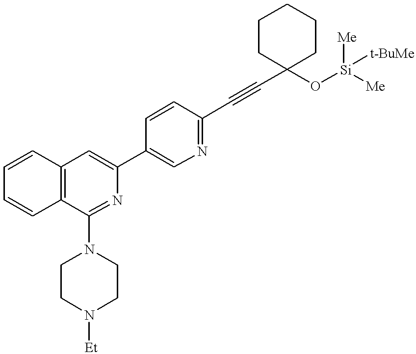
C1=CC2=C(C=C1)C(N1CCN([Et])CC1)=NC(C1=CN=C(C#CC3(O[Si]([Me])([Me])[t-BuMe])CCCCC3)C=C1)=C2
